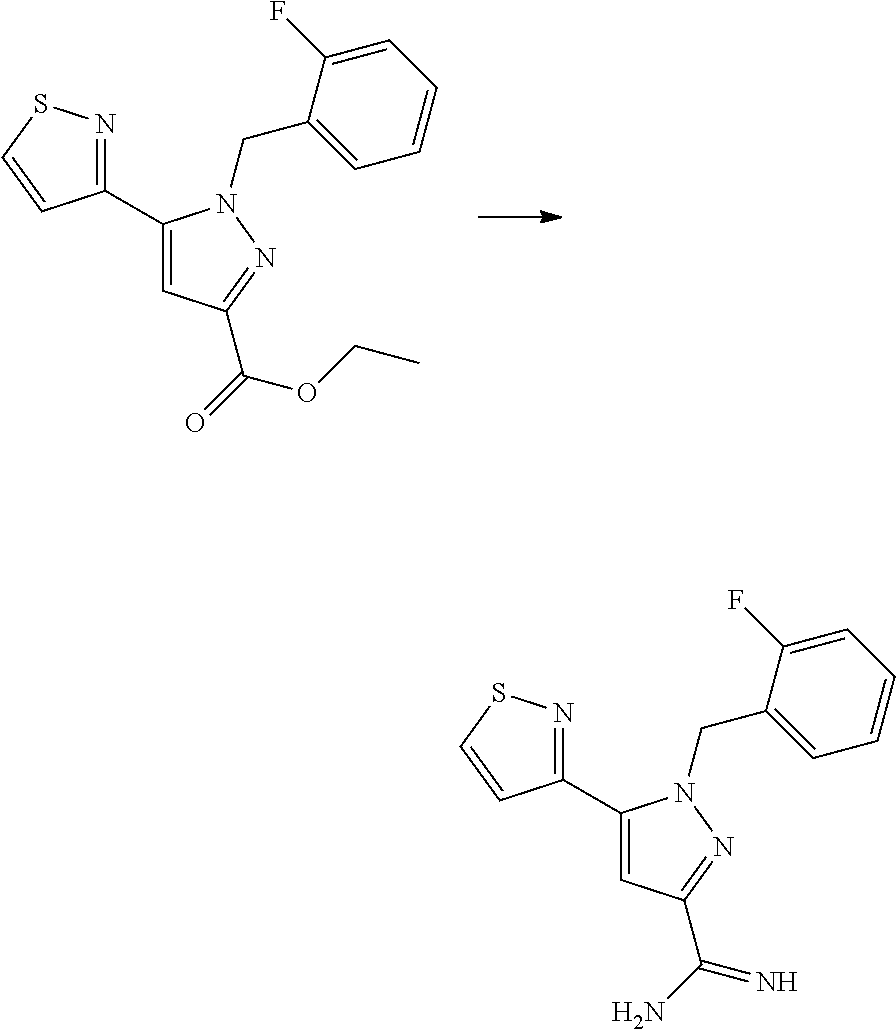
C1(C2=CC(C(N)=N)=NN2CC2=CC=CC=C2F)=NSC=C1.C1(C2=CC(C(=O)OCC)=NN2CC2=CC=CC=C2F)=NSC=C1
